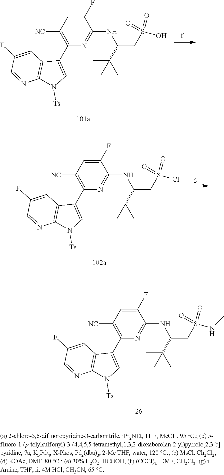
C1(F)=CC([NC])=C(C2=CN([Ts])C3=C2C=C(F)C=N3)N=C1NC(CS(O)(=O)=O)C(C)(C)C.C1(F)=CC([NC])=C(C2=CN([Ts])C3=C2C=C(F)C=N3)N=C1NC(CS(Cl)(=O)=O)C(C)(C)C.C1(F)=CC([NC])=C(C2=CN([Ts])C3=C2C=C(F)C=N3)N=C1NC(CS(NC)(=O)=O)C(C)(C)C
